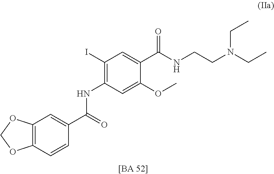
C12=C(C=CC(C(=O)NC3=C(I)C=C(C(NCCN(CC)CC)=O)C(OC)=C3)=C1)OCO2
